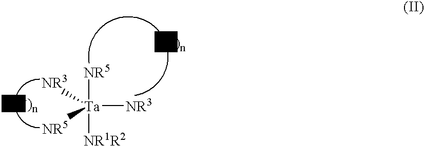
[NR5][Ta]([NR3])([NR1R2])([NR3])[NR5]
